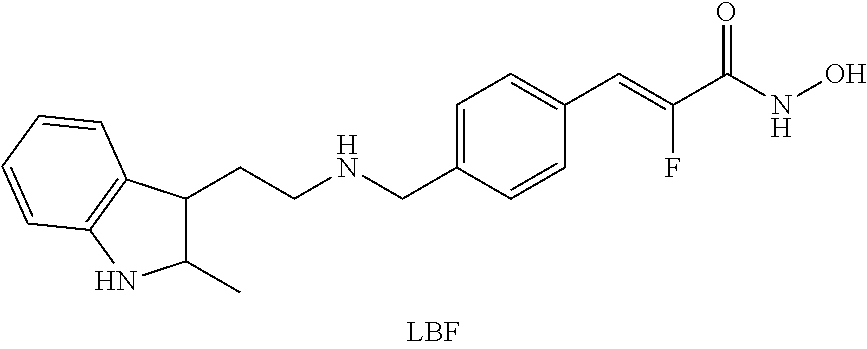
C1(C)C(CCNCC2=CC=C(C=C(F)C(=O)NO)C=C2)C2=C(N1)C=CC=C2
